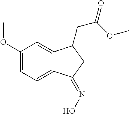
C1(OC)=CC=C2C(=C1)C(CC(OC)=O)CC2=NO
